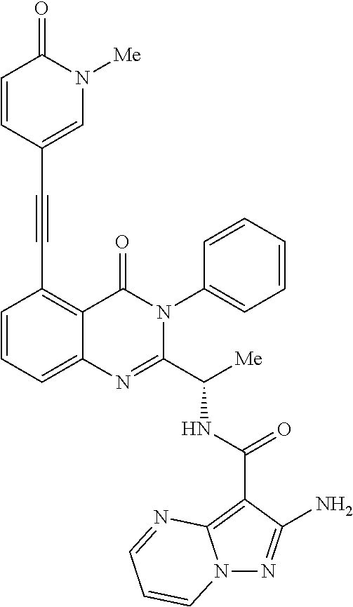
C1(C(NC(C2=NC3=CC=CC(C#CC4=CN([Me])C(=O)C=C4)=C3C(=O)N2C2=CC=CC=C2)[Me])=O)=C2N(N=C1N)C=CC=N2
